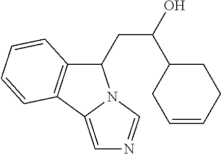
C1(CC(O)C2CC=CCC2)C2=C(C3=CN=CN13)C=CC=C2
